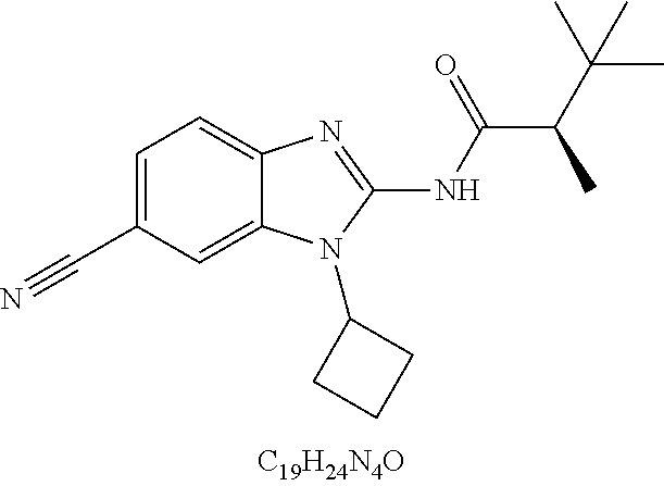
C1=C(C#N)C=C2C(=C1)N=C(NC(=O)C(C(C)(C)C)C)N2C1CCC1
